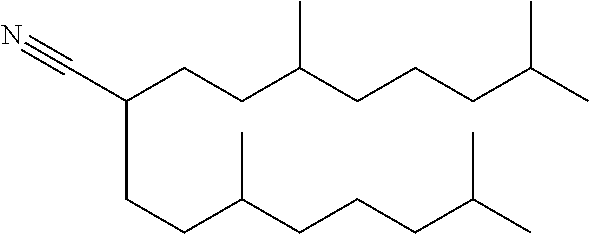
C(CCC(CCCC(C)C)C)(C#N)CCC(CCCC(C)C)C
